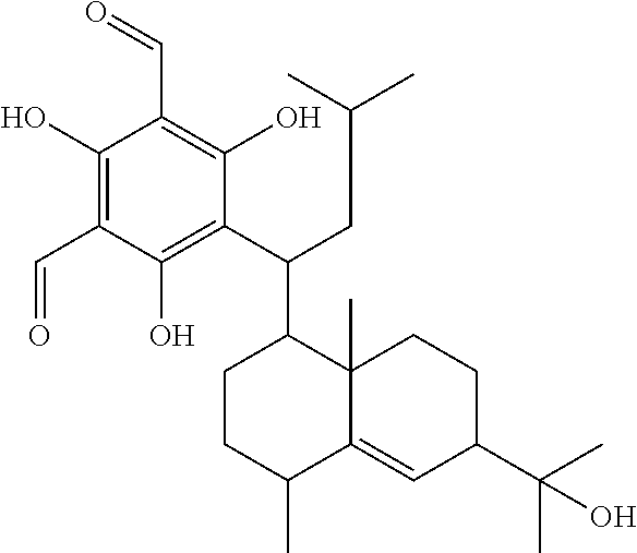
C1(O)=C(C=O)C(O)=C(C=O)C(O)=C1C(CC(C)C)C1CCC(C)C2=CC(C(C)(C)O)CCC12C
